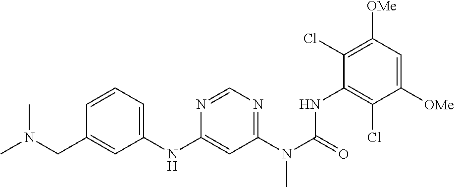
C1=CC=C(NC2=CC(N(C(=O)NC3=C(Cl)C([OMe])=CC([OMe])=C3Cl)C)=NC=N2)C=C1CN(C)C
